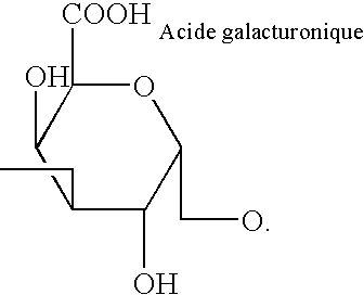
C1(CC)C(O)C(CO)OC([COOH])C1O
